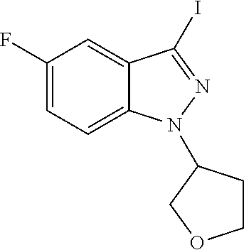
C1(F)=CC=C2C(=C1)C(I)=NN2C1CCOC1
